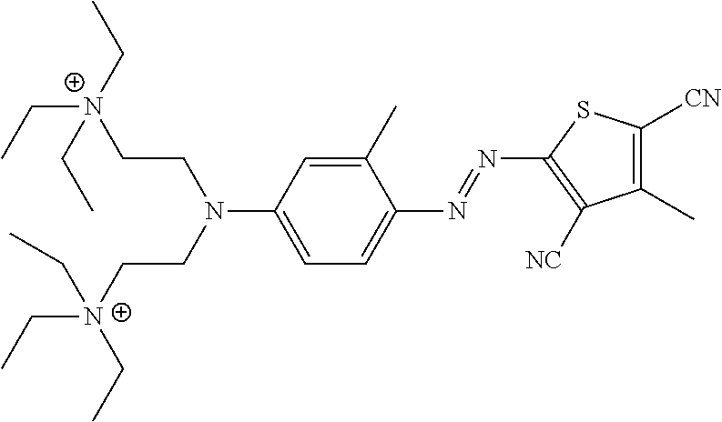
CC[N+](CCN(CC[N+](CC)(CC)CC)C1=CC=C(N=NC2=C([NC])C(C)=C([CN])S2)C(C)=C1)(CC)CC
